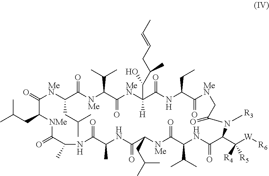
CC(CC1[NMe]C(=O)C(C)NC(=O)C(C)NC(=O)C(CC(C)C)[NMe]C(=O)C(C(C)C)NC(=O)C(C([W][R6])([R4])[R5])N([R3])C(=O)C[MeN]C(=O)C(CC)NC(=O)C(C(O)C(C)CC=CC)([H])[MeN]C(=O)C(C(C)C)[NMe]C(=O)C(CC(C)C)[MeN]C1=O)C
